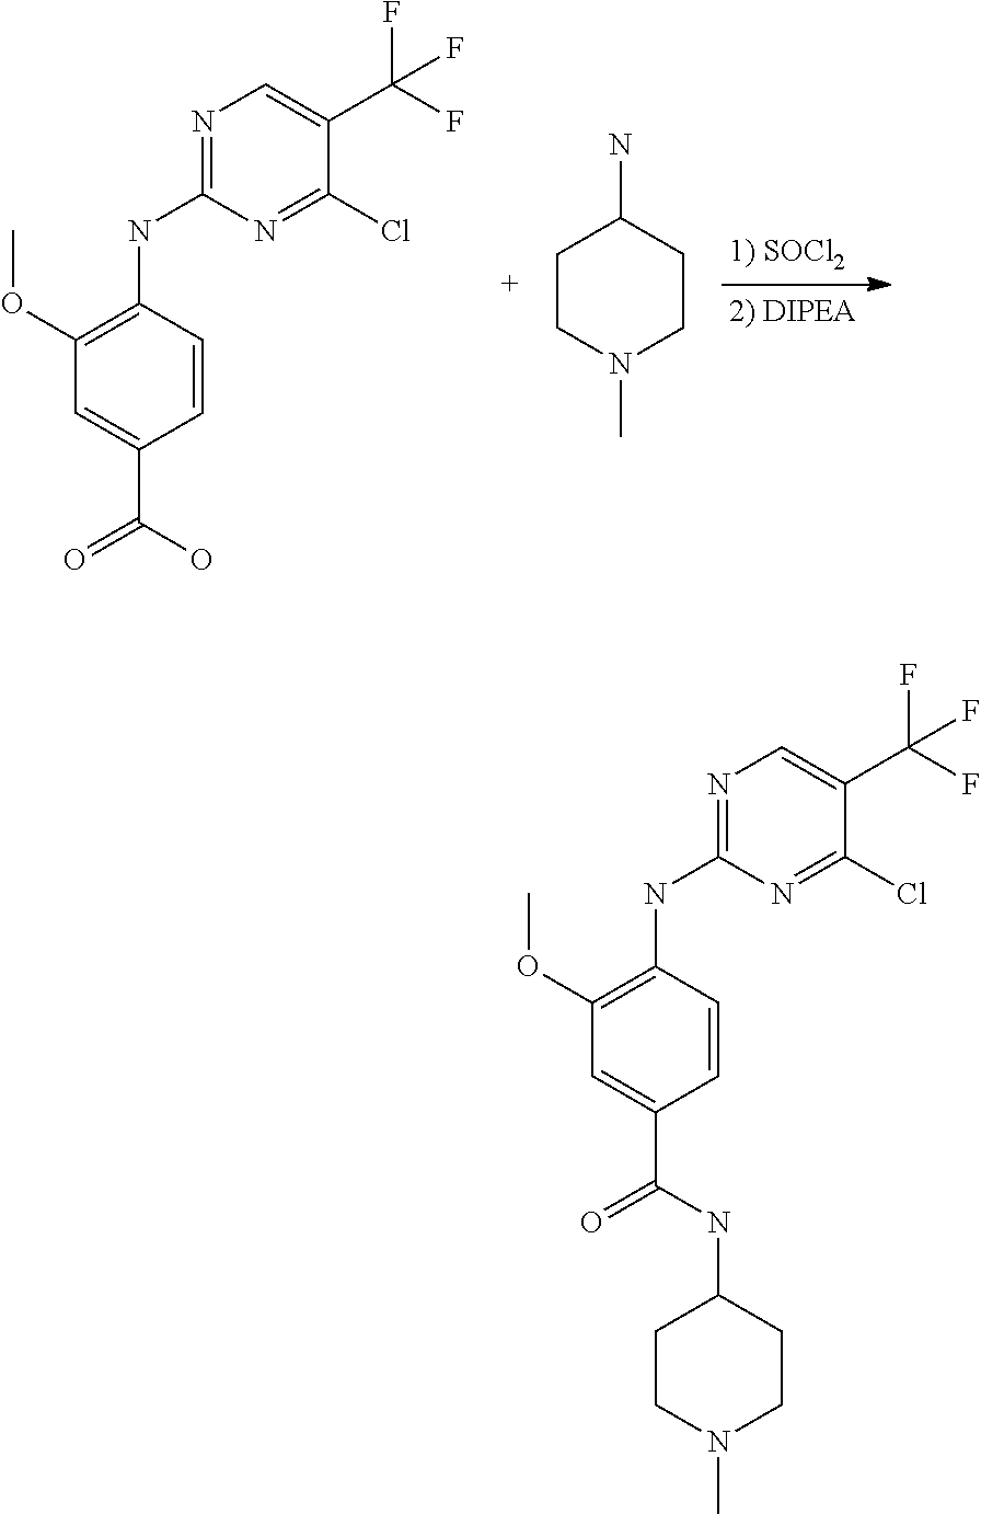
C1=CC(NC2=NC=C(C(F)(F)F)C(Cl)=N2)=C(OC)C=C1C(O)=O.N1(C)CCC(N)CC1.C1=CC(NC2=NC=C(C(F)(F)F)C(Cl)=N2)=C(OC)C=C1C(NC1CCN(C)CC1)=O
